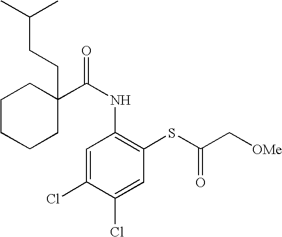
C1CCCC(CCC(C)C)(C(NC2=C(SC(=O)C[OMe])C=C(Cl)C(Cl)=C2)=O)C1
